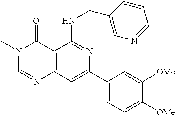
C12=C(C=C(C3=CC=C([OMe])C([OMe])=C3)N=C1NCC1=CN=CC=C1)N=CN(C)C2=O
